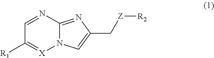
C1=NC2=NC(C[Z][R2])=CN2[X]=C1[R1]
